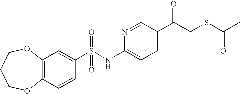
C12=C(C=CC(S(NC3=CC=C(C(CSC(C)=O)=O)C=N3)(=O)=O)=C1)OCCCO2
